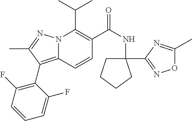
CC(C)C1=C(C(NC2(C3=NOC(C)=N3)CCCC2)=O)C=CC2=C(C3=C(F)C=CC=C3F)C(C)=NN12
